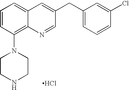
C1=CC(N2CCNCC2)=C2C(=C1)C=C(CC1=CC=CC(Cl)=C1)C=N2.Cl
